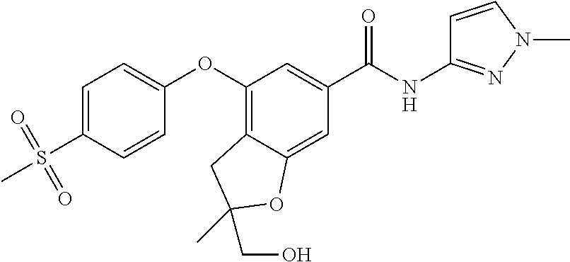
C1(OC2=CC=C(S(C)(=O)=O)C=C2)=C2C(=CC(C(NC3=NN(C)C=C3)=O)=C1)OC(CO)(C)C2
